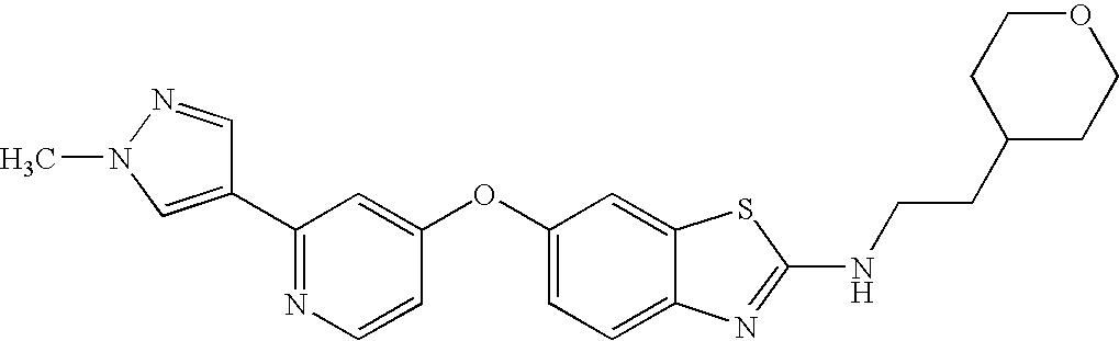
N1=C(C2=CN(C)N=C2)C=C(OC2=CC=C3C(=C2)SC(NCCC2CCOCC2)=N3)C=C1
